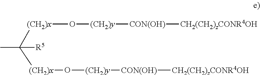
[(CH2)x](C([(CH2)x]O[(CH2)y][CON(OH)][CH2(CH2)zCONR4OH])(C)[R5])O[(CH2)y][CON(OH)][CH2(CH2)zCONR4OH]
